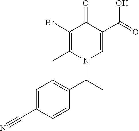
C1(Br)=C(C)N(C(C)C2=CC=C(C#N)C=C2)C=C(C(=O)O)C1=O
